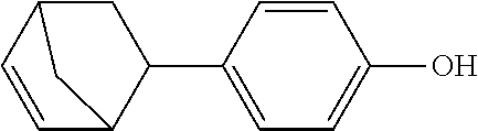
C12CC(C3=CC=C(O)C=C3)C(C=C1)C2
